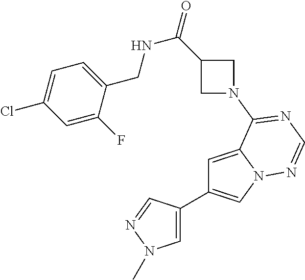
C1=C2N(C=C1C1=CN(C)N=C1)N=CN=C2N1CC(C(=O)NCC2=CC=C(Cl)C=C2F)C1
